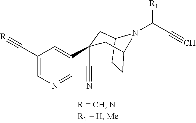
C1(C2=CC(C#[R])=CN=C2)(C#N)CC2N(C(C#C)[R1])C(C1)CC2
